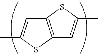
C12=C(SC(C)=C1)C=C(C)S2
